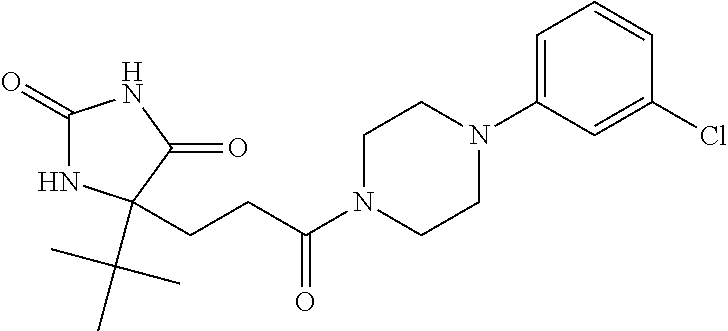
C1(=O)NC(C(C)(C)C)(CCC(N2CCN(C3=CC=CC(Cl)=C3)CC2)=O)C(=O)N1
